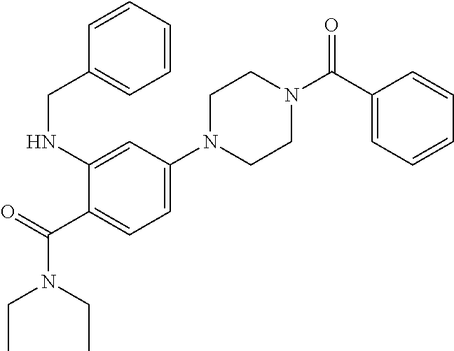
C1N(C2=CC=C(C(N(CC)CC)=O)C(NCC3=CC=CC=C3)=C2)CCN(C(C2=CC=CC=C2)=O)C1
